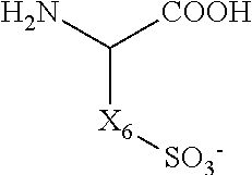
C([X6][SO3-])(N)[COOH]
